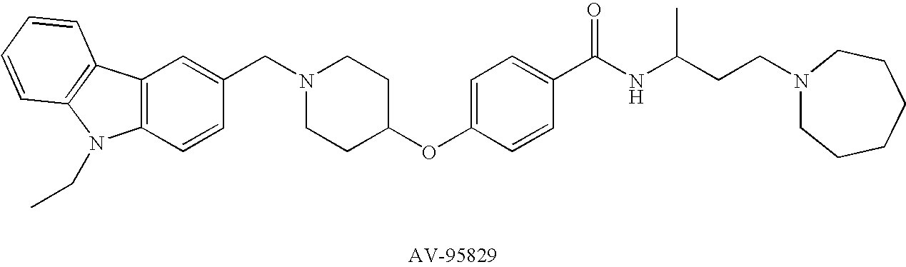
C1(CN2CCC(OC3=CC=C(C(NC(CCN4CCCCCC4)C)=O)C=C3)CC2)=CC2=C(C=C1)N(CC)C1=C2C=CC=C1
